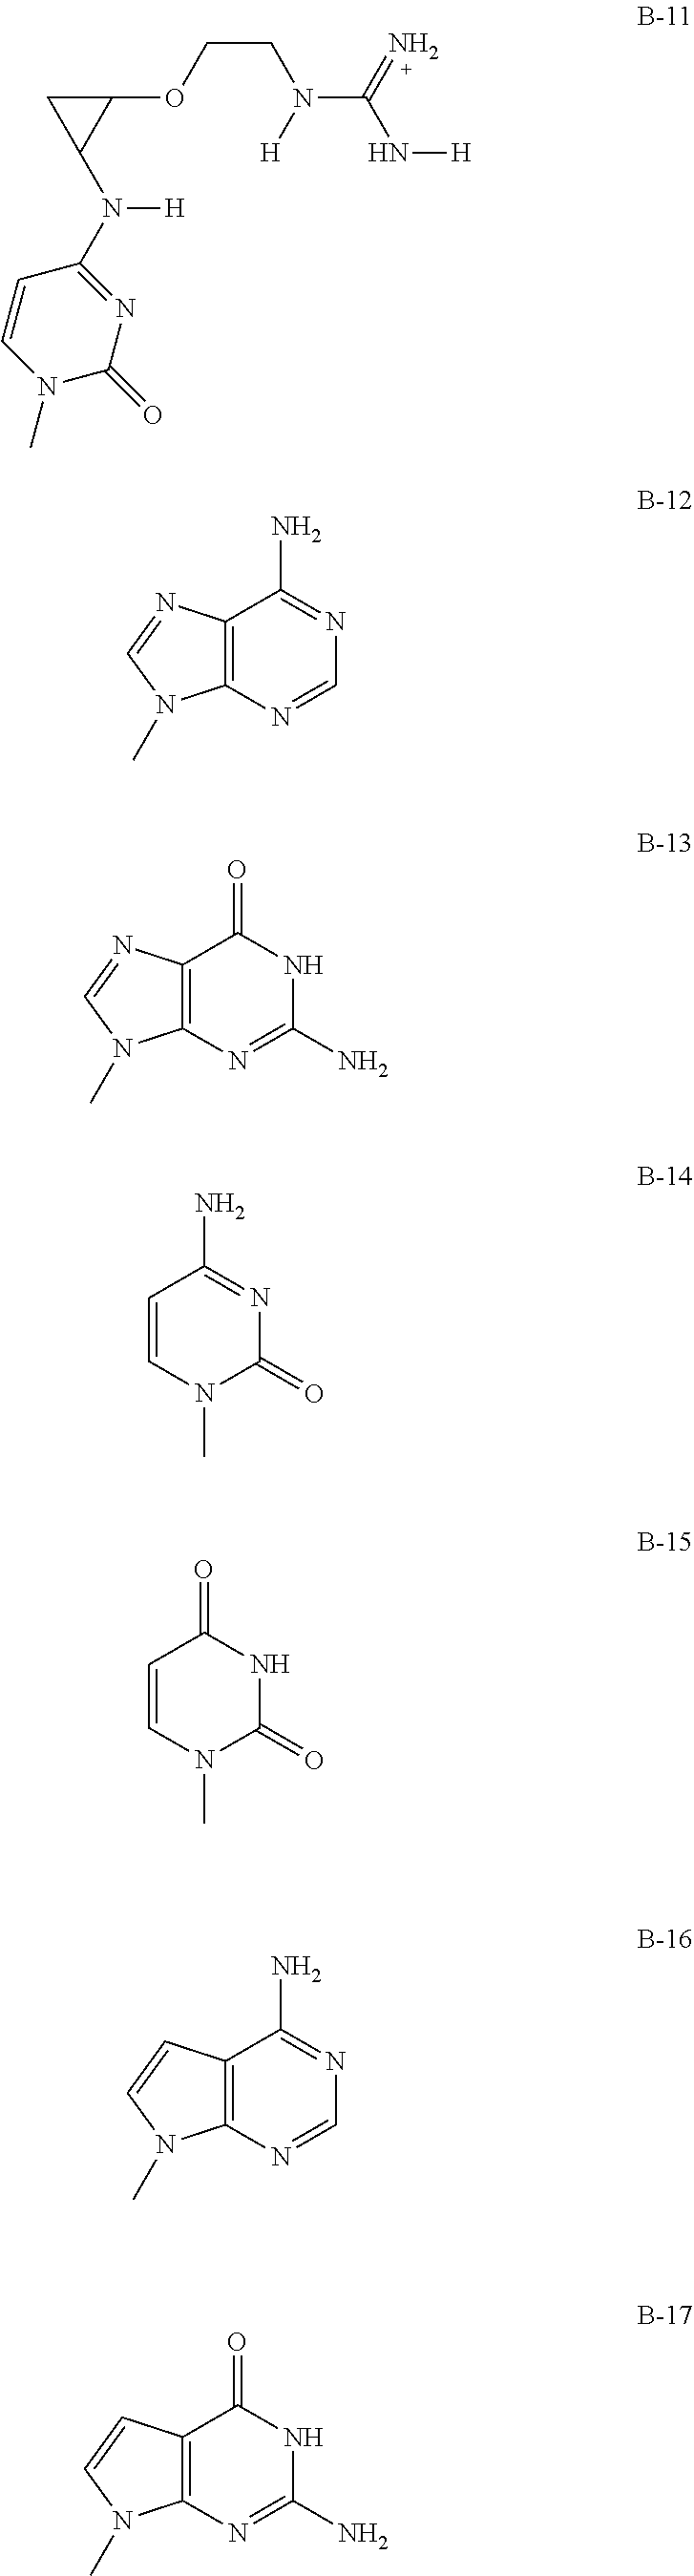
O(CCN(C(N[H])=N)[H])C1C(N(C2=NC(=O)N(C)C=C2)[H])C1.C12=C(N=CN=C1N)N(C)C=N2.C12=C(N=C(N)NC1=O)N(C)C=N2.C1=CN(C)C(=O)N=C1N.C1=CN(C)C(=O)NC1=O.C12=C(N=CN=C1N)N(C)C=C2.C12=C(N=C(N)NC1=O)N(C)C=C2
